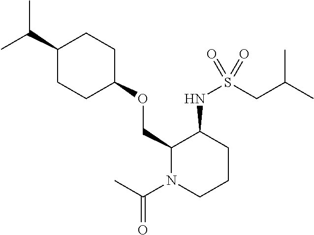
C(C)(C)C1CCC(OCC2N(C(C)=O)CCCC2NS(CC(C)C)(=O)=O)CC1
